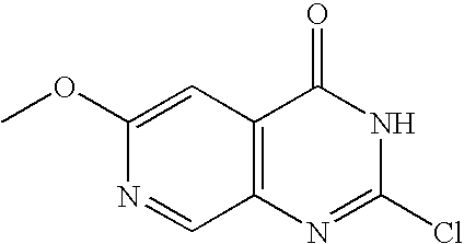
C12=C(C=C(OC)N=C1)C(=O)NC(Cl)=N2
